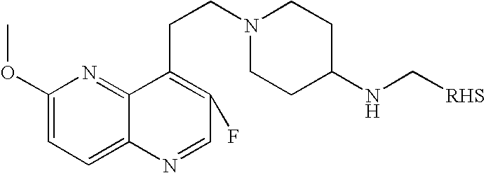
C1(OC)=CC=C2C(=N1)C(CCN1CCC(NC[RHS])CC1)=C(F)C=N2
